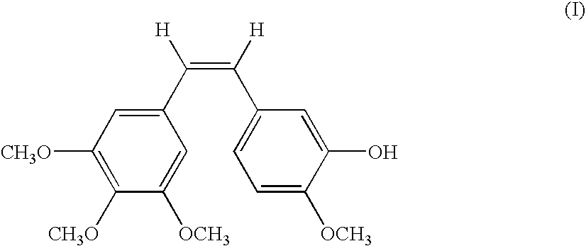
C1(C([H])=C(C2=CC=C([OCH3])C(O)=C2)[H])=CC([CH3O])=C([CH3O])C([OCH3])=C1
